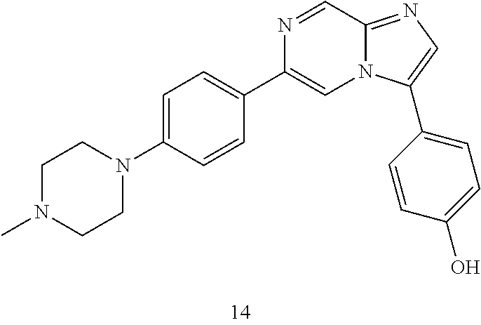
C1N(C)CCN(C2=CC=C(C3=CN4C(=NC=C4C4=CC=C(O)C=C4)C=N3)C=C2)C1
